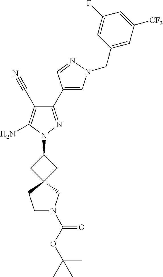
C1(C2=CN(CC3=CC([CF3])=CC(F)=C3)N=C2)=NN(C2CC3(C2)CN(C(OC(C)(C)C)=O)CC3)C(N)=C1C#N
